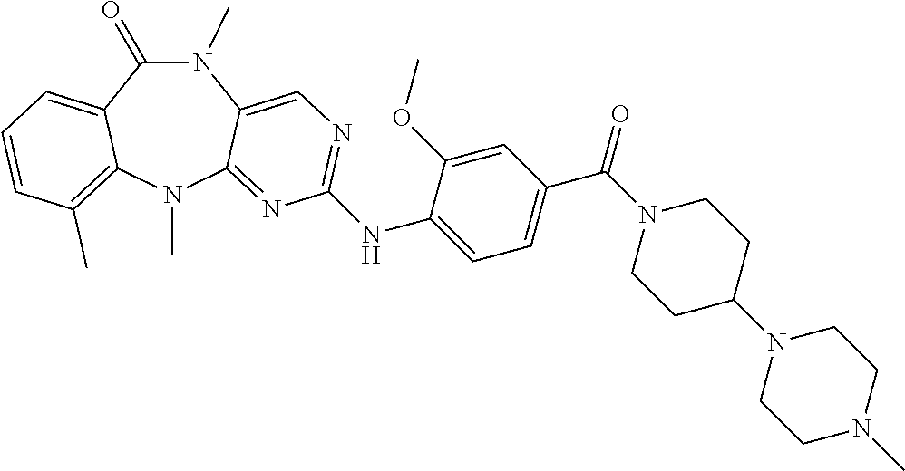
N1(C)C(=O)C2=CC=CC(C)=C2N(C)C2=NC(NC3=CC=C(C(=O)N4CCC(N5CCN(C)CC5)CC4)C=C3OC)=NC=C12
